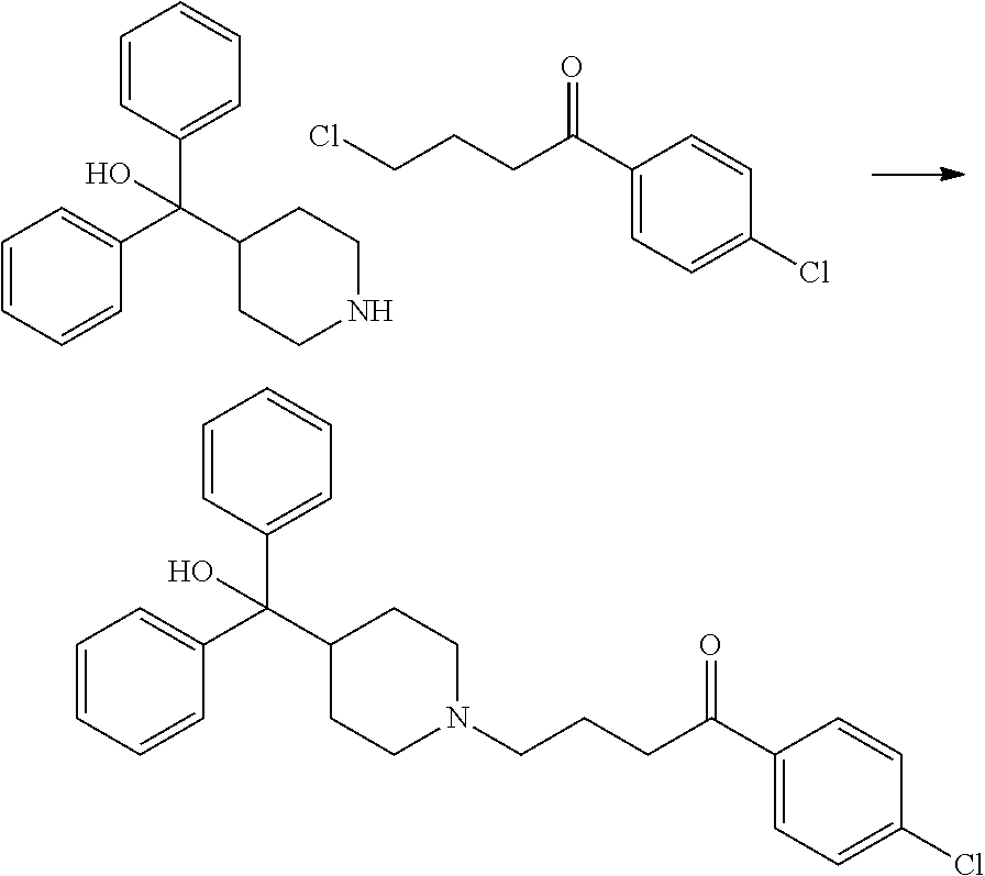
C1=CC(C(C2CCNCC2)(C2=CC=CC=C2)O)=CC=C1.C(CCC(C1=CC=C(Cl)C=C1)=O)Cl.C1=CC(C(C2CCN(CCCC(C3=CC=C(Cl)C=C3)=O)CC2)(C2=CC=CC=C2)O)=CC=C1
